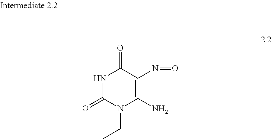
C1(=O)N(CC)C(N)=C(N=O)C(=O)N1
